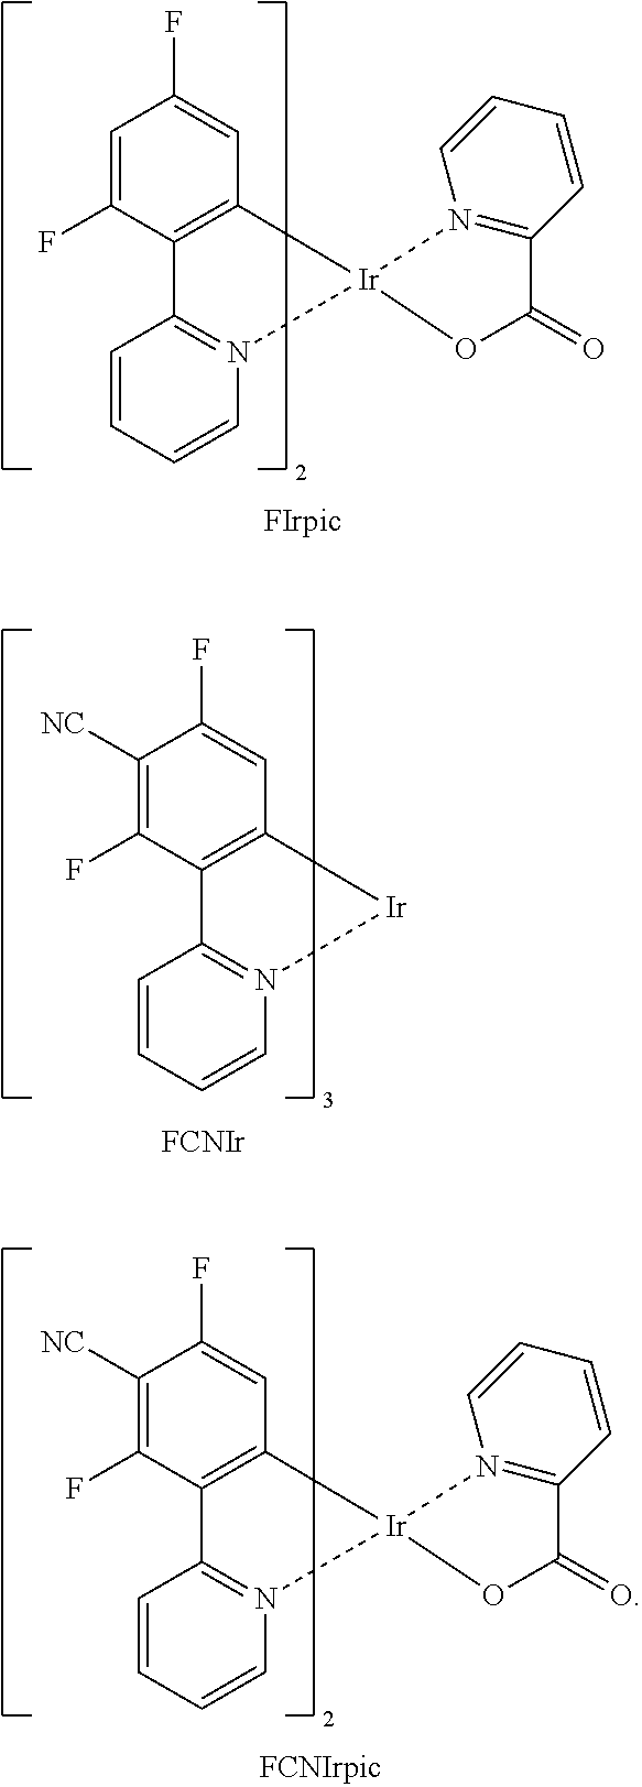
C1=C(F)C2=C(C=C1F)[Ir]1(N3=C2C=CC=C3)N2=C(C=CC=C2)C(=O)O1.C1([NC])=C(F)C2=C(C=C1F)[Ir]N1=C2C=CC=C1.[FCNIr].C1([NC])=C(F)C2=C(C=C1F)[Ir]1(N3=C2C=CC=C3)N2=C(C=CC=C2)C(=O)O1
